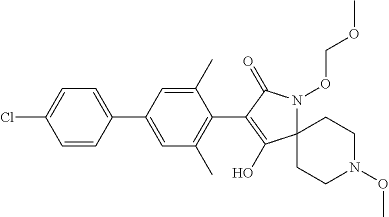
C12(N(OCOC)C(=O)C(C3=C(C)C=C(C4=CC=C(Cl)C=C4)C=C3C)=C1O)CCN(OC)CC2
